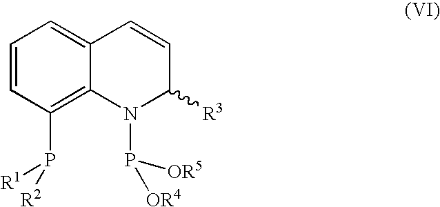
C1=CC(P([R1])[R2])=C2C(=C1)C=CC([R3])N2P([OR5])[OR4]
